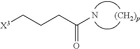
NC(CCC[X3])=O
